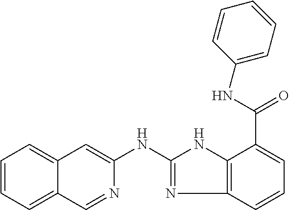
C1=CC=C2C(=C1)C=C(NC1=NC3=C(N1)C(C(NC1=CC=CC=C1)=O)=CC=C3)N=C2
